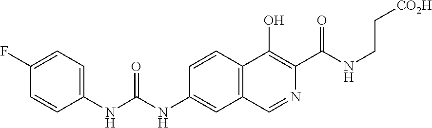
C1=C(F)C=CC(NC(=O)NC2=CC3=C(C=C2)C(O)=C(C(NCC[CO2H])=O)N=C3)=C1
